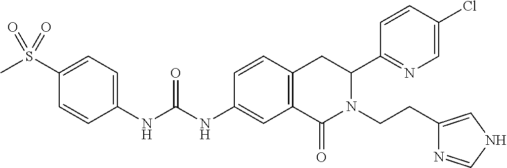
O=S(C1=CC=C(NC(=O)NC2=CC3=C(C=C2)CC(C2=NC=C(Cl)C=C2)N(CCC2=CNC=N2)C3=O)C=C1)(C)=O
